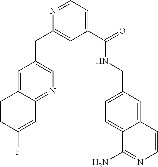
N1=CC=C(C(NCC2=CC=C3C(=C2)C=CN=C3N)=O)C=C1CC1=CN=C2C(=C1)C=CC(F)=C2
